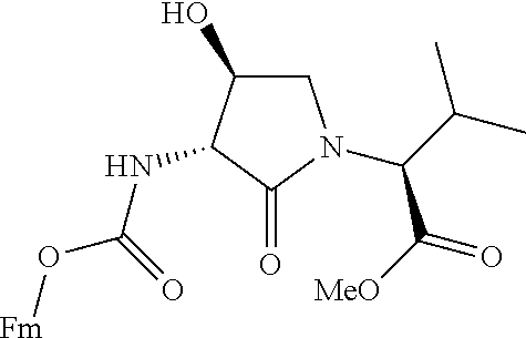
N(C1C(O)CN(C(C(=O)[OMe])C(C)C)C1=O)C(=O)O[Fm]
